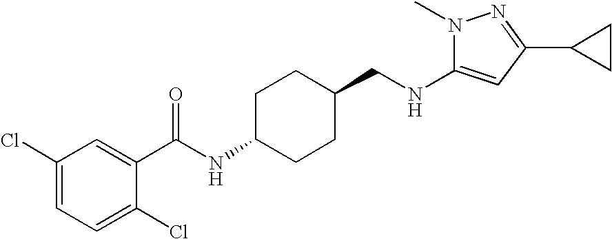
C1(Cl)=CC=C(Cl)C(C(NC2CCC(CNC3=CC(C4CC4)=NN3C)CC2)=O)=C1
